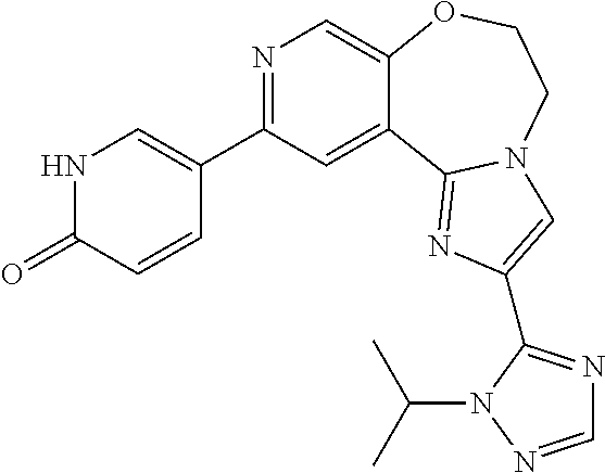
N1=C(C2=CNC(=O)C=C2)C=C2C(=C1)OCCN1C2=NC(C2=NC=NN2C(C)C)=C1
